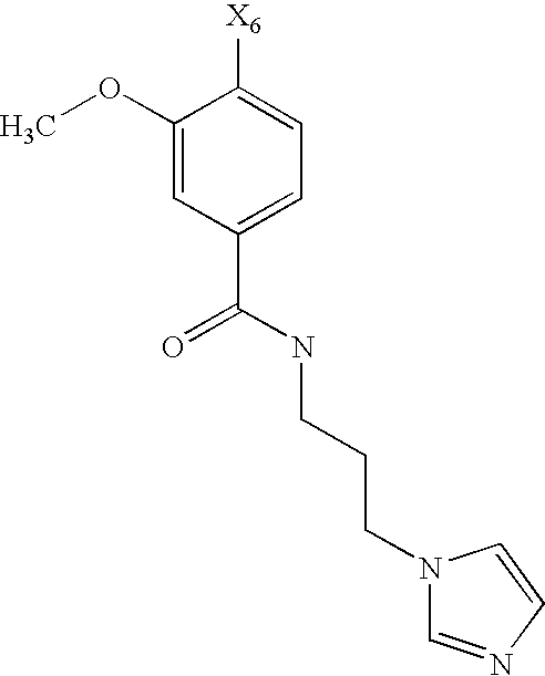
C1=C(C(NCCCN2C=NC=C2)=O)C=C(OC)C([X6])=C1
